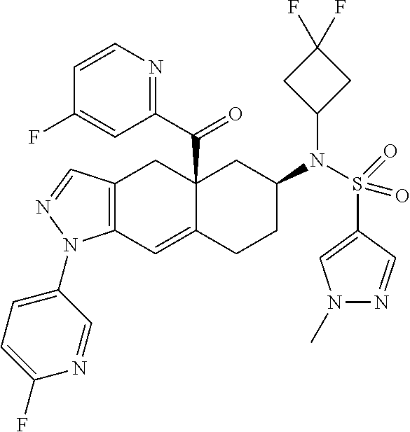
C12(C(C3=NC=CC(F)=C3)=O)C(=CC3=C(C1)C=NN3C1=CC=C(F)N=C1)CCC(N(S(C1=CN(C)N=C1)(=O)=O)C1CC(F)(F)C1)C2
